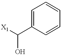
C1=C(C([X1])O)C=CC=C1
